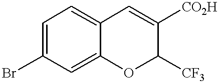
C1(Br)=CC=C2C(=C1)OC([CF3])C([CO2H])=C2
